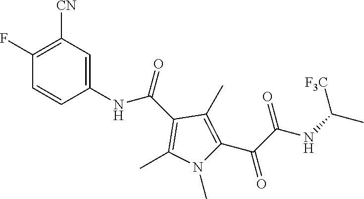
C1(NC(C2=C(C)N(C)C(C(C(NC(C)[F3C])=O)=O)=C2C)=O)=CC([CN])=C(F)C=C1
